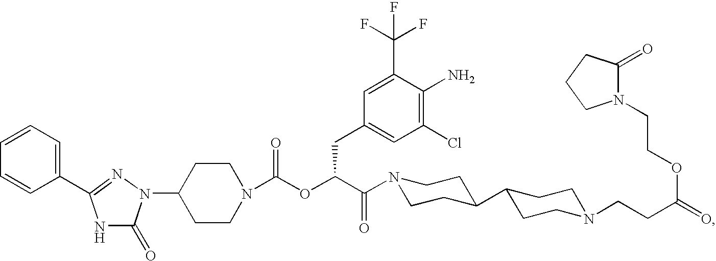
C1(N2C(=O)NC(C3=CC=CC=C3)=N2)CCN(C(OC(C(=O)N2CCC(C3CCN(CCC(=O)OCCN4C(=O)CCC4)CC3)CC2)CC2=CC(Cl)=C(N)C(C(F)(F)F)=C2)=O)CC1
